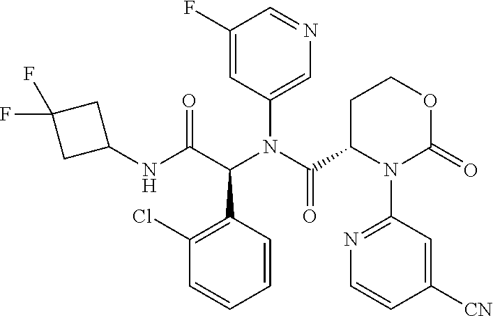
N1=CC(F)=CC(N(C(=O)C2N(C3=NC=CC([CN])=C3)C(=O)OCC2)C(C(NC2CC(F)(F)C2)=O)C2=C(Cl)C=CC=C2)=C1
